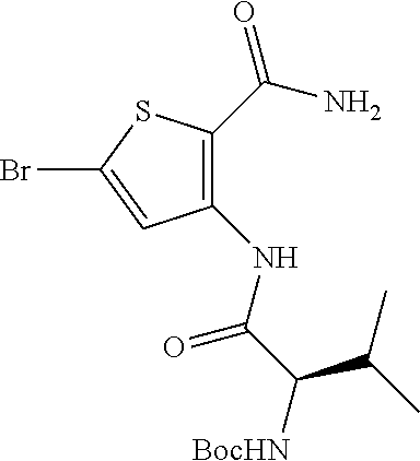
C1(C(N)=O)=C(NC(C([BocHN])C(C)C)=O)C=C(Br)S1
